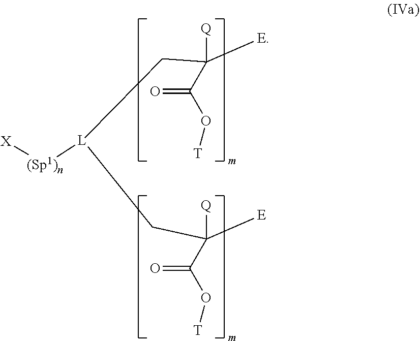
[L](CC([E])([Q])C(O[T])=O)([(Sp1)n][X])CC([E])([Q])C(O[T])=O
